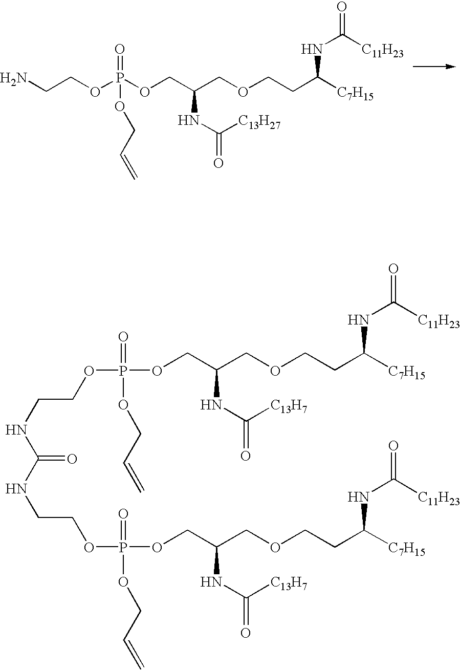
C(COCCC([C7H15])NC(=O)[C11H23])(NC([C13H27])=O)COP(OCCN)(=O)OCC=C.C(COCCC([C7H15])NC(=O)[C11H23])(COP(=O)(OCC=C)OCCNC(=O)NCCOP(=O)(OCC=C)OCC(COCCC([C7H15])NC(=O)[C11H23])NC([C13H7])=O)NC([C13H7])=O
